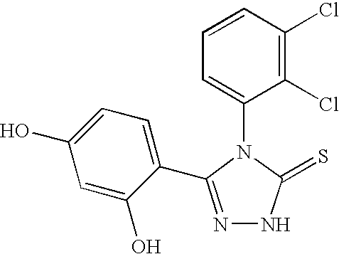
C1(N2C(=S)NN=C2C2=CC=C(O)C=C2O)=CC=CC(Cl)=C1Cl
